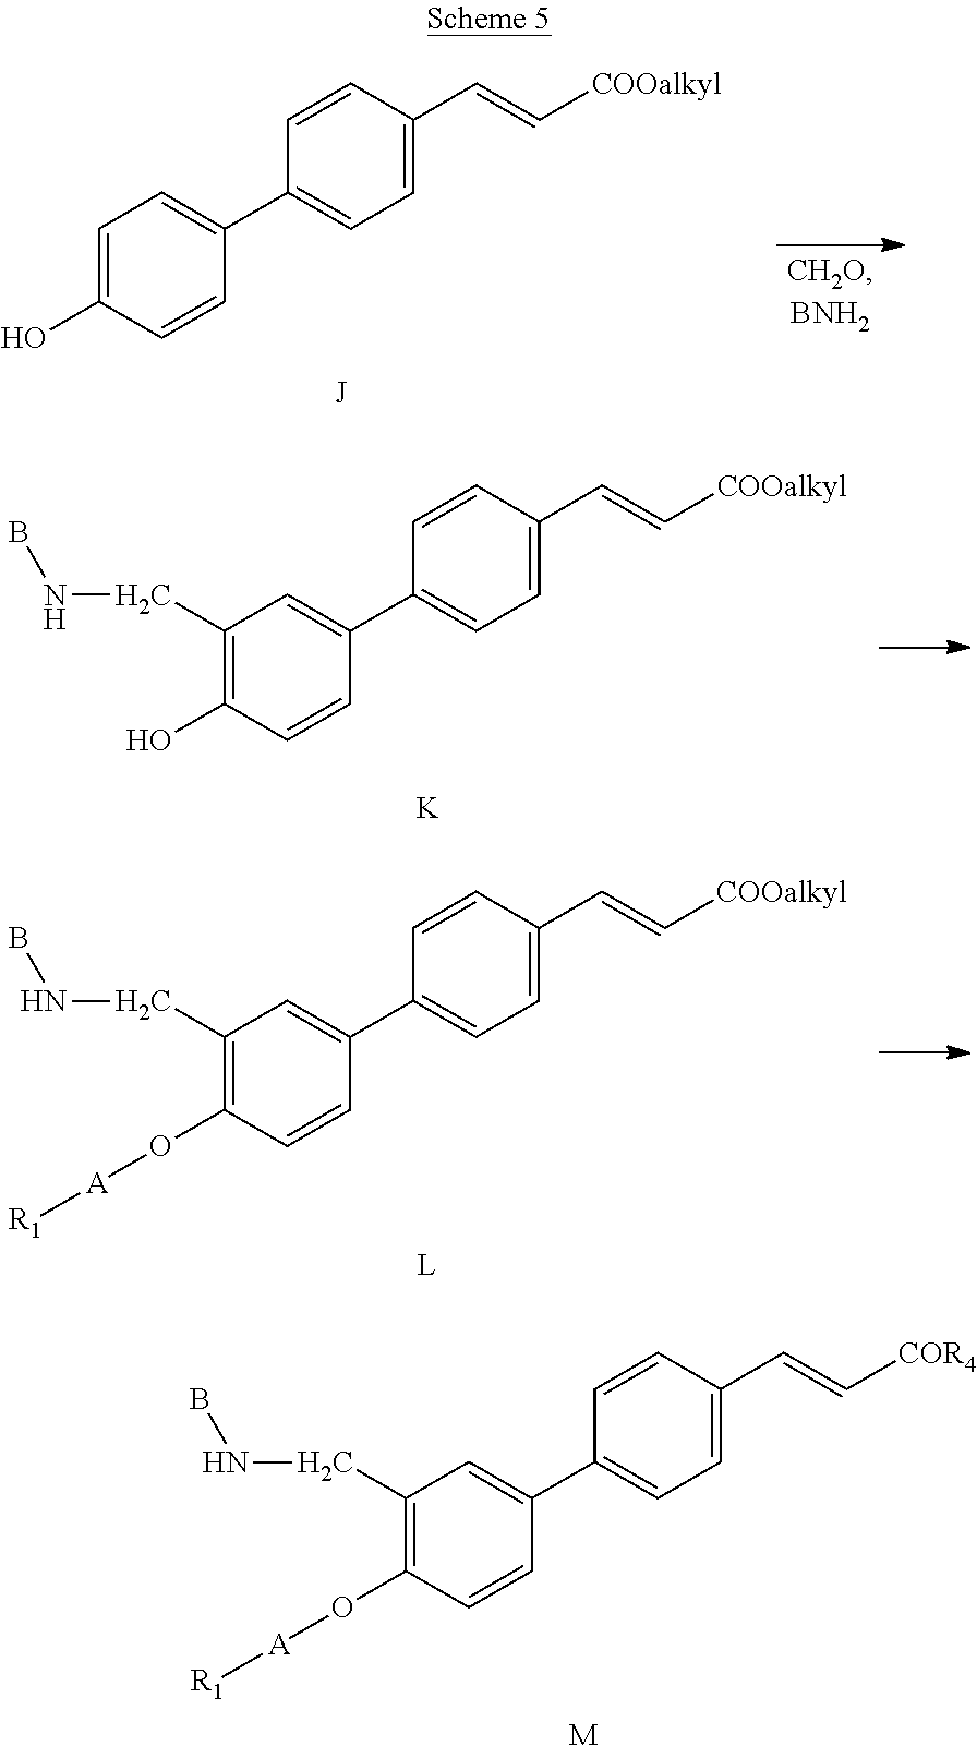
[M].C1=C(C=C[COR4])C=CC(C2=CC(CNB)=C(O[A][R1])C=C2)=C1.C1=C(C=C[COOalkyl])C=CC(C2=CC=C(O)C=C2)=C1.[J].[K].C1=C(C=C[COOalkyl])C=CC(C2=CC(CNB)=C(O)C=C2)=C1.[L].C1=C(C=C[COOalkyl])C=CC(C2=CC(CNB)=C(O[A][R1])C=C2)=C1
